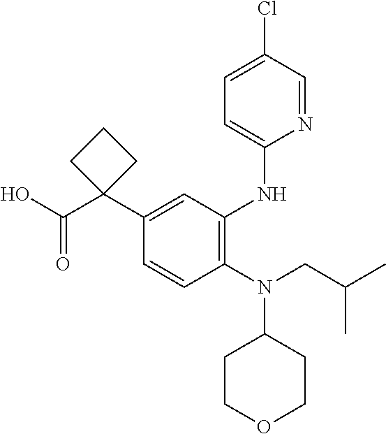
C1=CC(N(CC(C)C)C2CCOCC2)=C(NC2=CC=C(Cl)C=N2)C=C1C1(C(O)=O)CCC1
